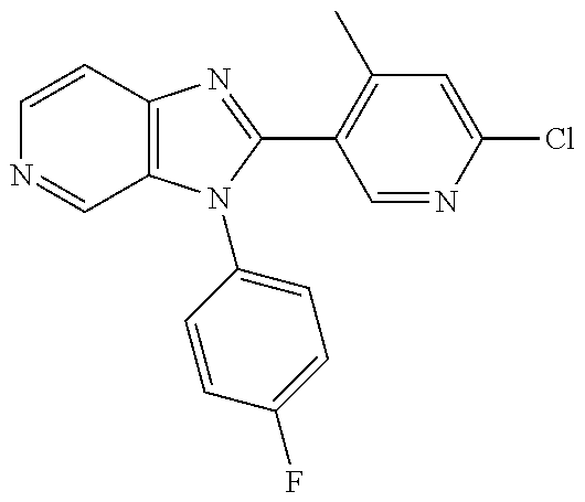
C1=CC2=C(C=N1)N(C1=CC=C(F)C=C1)C(C1=C(C)C=C(Cl)N=C1)=N2
